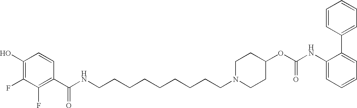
N(C(C1=C(F)C(F)=C(O)C=C1)=O)CCCCCCCCCN1CCC(OC(NC2=CC=CC=C2C2=CC=CC=C2)=O)CC1
